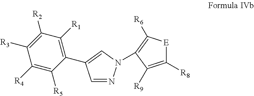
C1([R4])=C([R5])C(C2=CN(C3=C([R6])[E]C([R8])=C3[R9])N=C2)=C([R1])C([R2])=C1[R3]
